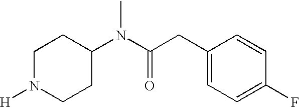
[H]N1CCC(N(C(CC2=CC=C(F)C=C2)=O)C)CC1
